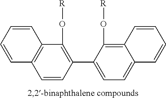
C1=CC=CC2=C1C(O[R])=C(C1=CC=C3C(=C1O[R])C=CC=C3)C=C2
